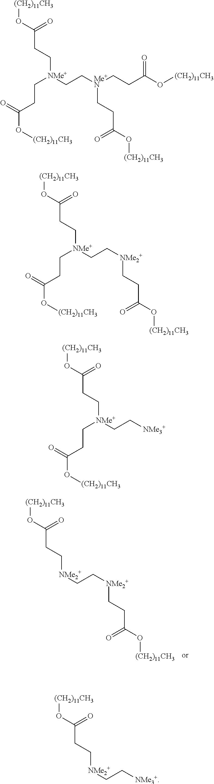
[(CH2)11CH3]OC(CC[NMe2+]CC[NMe2+]CCC(O[(CH2)11CH3])=O)=O.[(CH2)11CH3]OC(CC[NMe+](CC[Me+N](CCC(O[(CH2)11CH3])=O)CCC(O[(CH2)11CH3])=O)CCC(O[(CH2)11CH3])=O)=O.[(CH2)11CH3]OC(CC[NMe+](CC[NMe2+]CCC(O[(CH2)11CH3])=O)CCC(O[(CH2)11CH3])=O)=O.[(CH2)11CH3]OC(CC[NMe+](CC[NMe3+])CCC(O[(CH2)11CH3])=O)=O.[(CH2)11CH3]OC(CC[NMe2+]CC[NMe3+])=O
